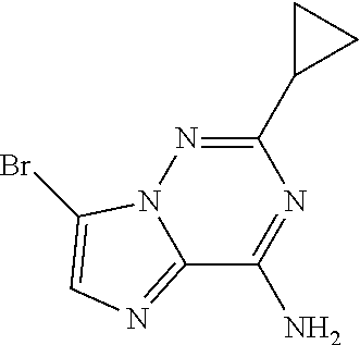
C12=NC=C(Br)N1N=C(C1CC1)N=C2N
